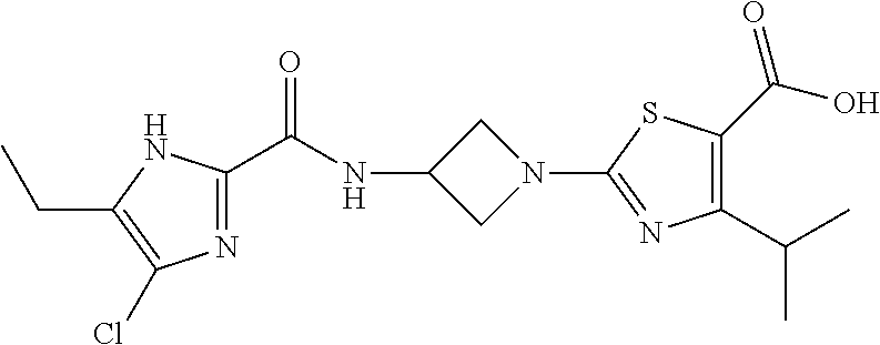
N1=C(C(NC2CN(C3=NC(C(C)C)=C(C(O)=O)S3)C2)=O)NC(CC)=C1Cl
